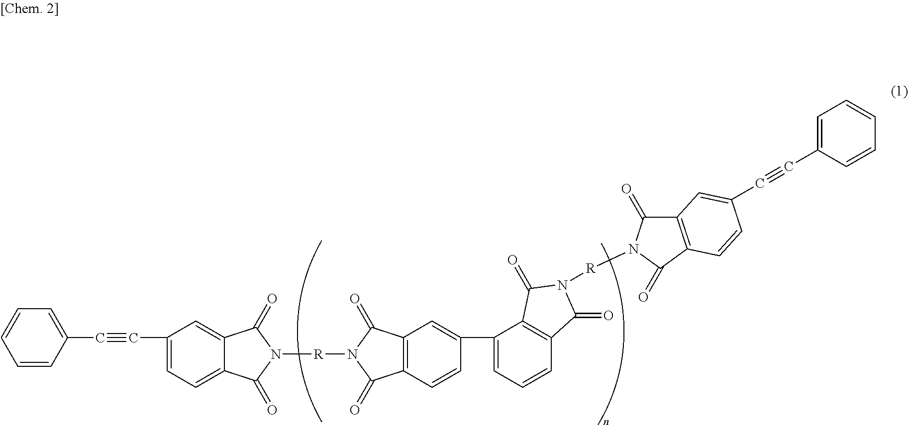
C1=CC(C#CC2=CC=C3C(=C2)C(=O)N([R]N2C(=O)C4=C(C2=O)C=C(C2=CC=CC5=C2C(=O)N([R]N2C(=O)C6=C(C2=O)C=CC(C#CC2=CC=CC=C2)=C6)C5=O)C=C4)C3=O)=CC=C1
